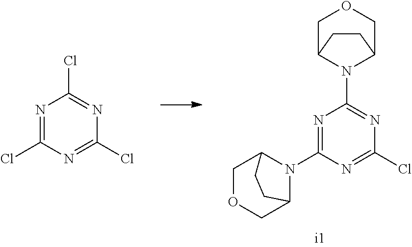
N1=C(N2C3COCC2CC3)N=C(Cl)N=C1N1C2COCC1CC2.N1=C(Cl)N=C(Cl)N=C1Cl
